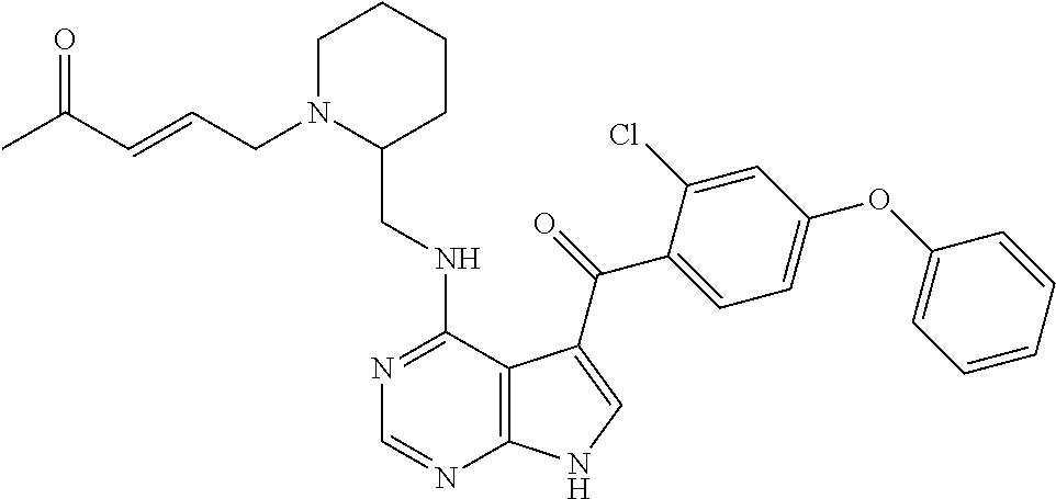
C1=CC=CC(OC2=CC=C(C(=O)C3=CNC4=C3C(NCC3CCCCN3CC=CC(C)=O)=NC=N4)C(Cl)=C2)=C1
